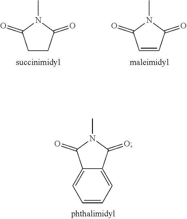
C1CC(=O)N(C)C1=O.C1=CC(=O)N(C)C1=O.C12=CC=CC=C1C(=O)N(C)C2=O
